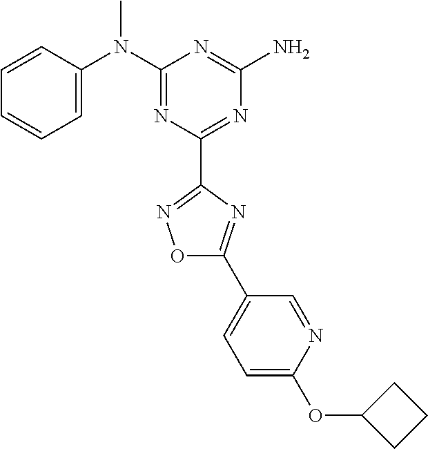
C1=CC(N(C2=NC(C3=NOC(C4=CC=C(OC5CCC5)N=C4)=N3)=NC(N)=N2)C)=CC=C1
